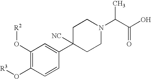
C1=CC(C2([NC])CCN(C(C(O)=O)C)CC2)=CC(O[R2])=C1O[R3]
